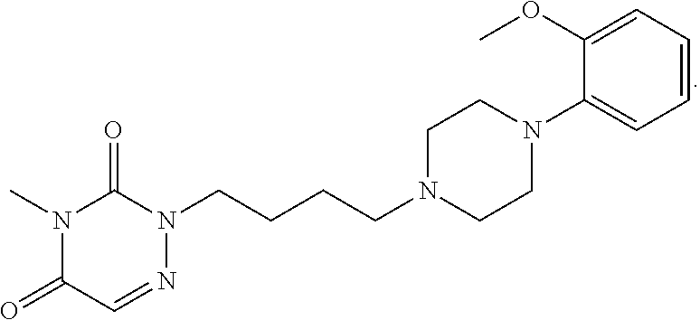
C1=CC=C(OC)C(N2CCN(CCCCN3C(=O)N(C)C(=O)C=N3)CC2)=C1
